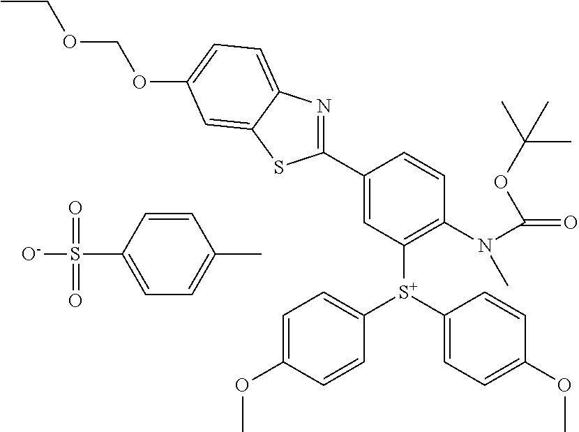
C1(S([O-])(=O)=O)=CC=C(C)C=C1.C1(OC)=CC=C([S+](C2=CC=C(OC)C=C2)C2=C(N(C(=O)OC(C)(C)C)C)C=CC(C3=NC4=CC=C(OCOCC)C=C4S3)=C2)C=C1
